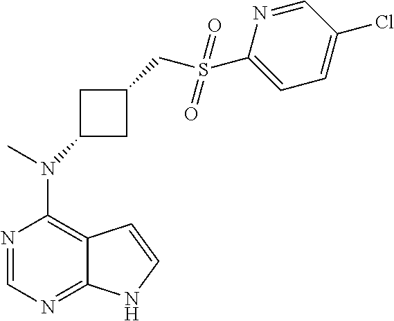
N1=CN=C2C(=C1N(C)C1CC(CS(C3=CC=C(Cl)C=N3)(=O)=O)C1)C=CN2
